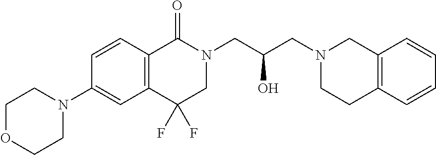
C1OCCN(C2=CC3=C(C=C2)C(=O)N(CC(CN2CCC4=C(C2)C=CC=C4)O)CC3(F)F)C1
